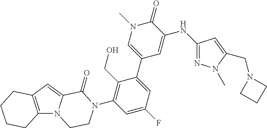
C12=C(C=C3N1CCN(C1=C(CO)C(C4=CN(C)C(=O)C(NC5=NN(C)C(CN6CCC6)=C5)=C4)=CC(F)=C1)C3=O)CCCC2
